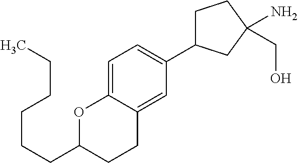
O1C(CCCCCC)CCC2=CC(C3CCC(N)(CO)C3)=CC=C12
